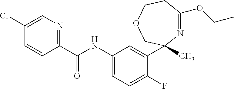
C1(NC(C2=NC=C(Cl)C=C2)=O)=CC=C(F)C(C2(C)N=C(OCC)CCOC2)=C1
